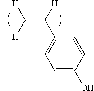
C1=C(O)C=CC(C([H])(C([H])([H])C)C)=C1
